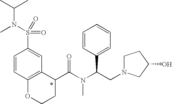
C(N(C(CN1CCC(O)C1)C1=CC=CC=C1)C)(=O)C1C2=C(OCC1)C=CC(S(N(C)C(C)C)(=O)=O)=C2
